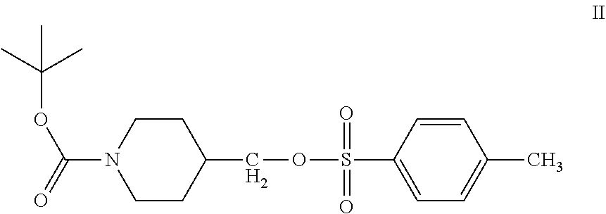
C1CC(COS(C2=CC=C(C)C=C2)(=O)=O)CCN1C(=O)OC(C)(C)C
